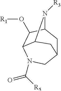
C12CC3C(O[R1])C(N(C([R5])=O)C1)C(N3[R3])C2
